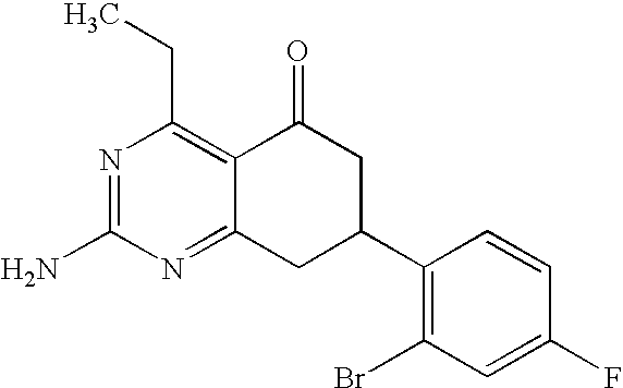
C1(C2CC(=O)C3=C(CC)N=C(N)N=C3C2)=C(Br)C=C(F)C=C1
